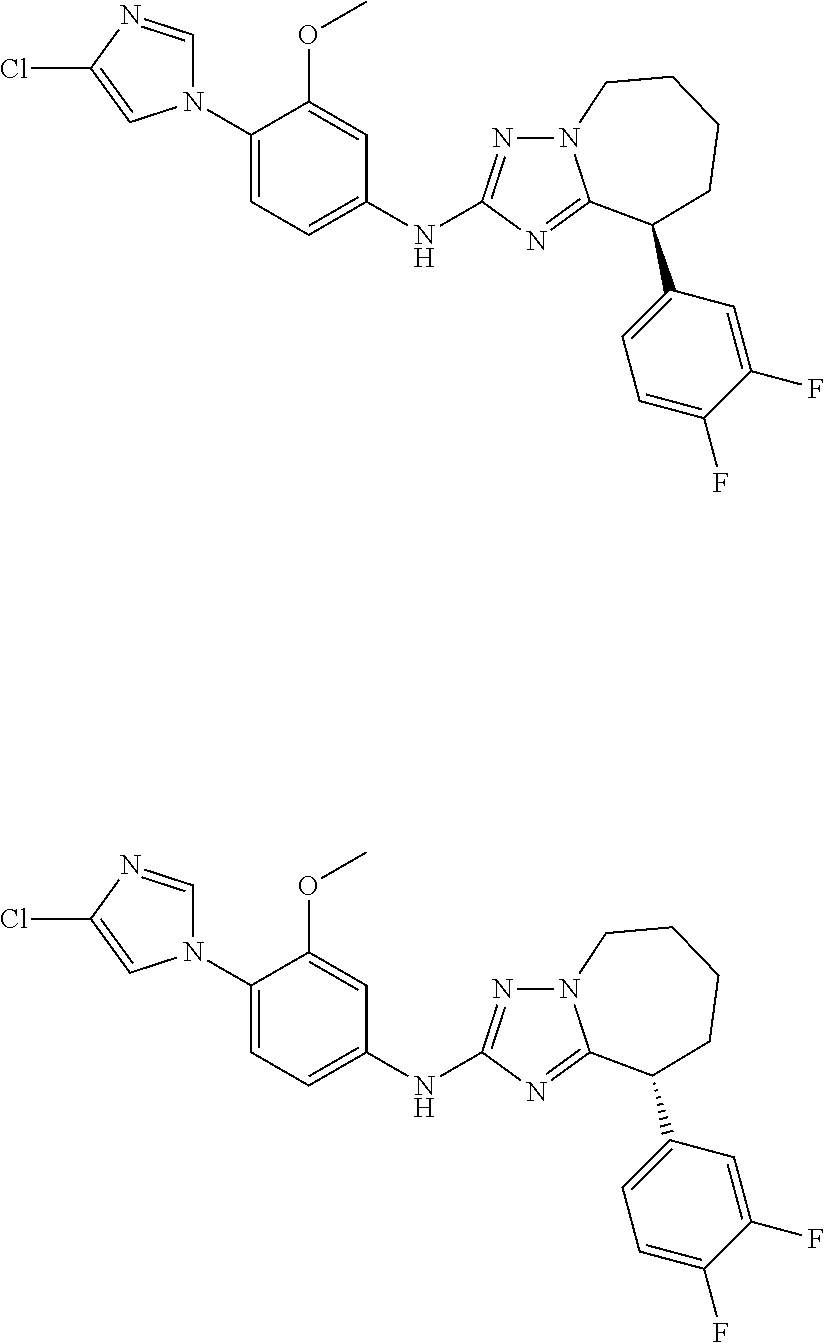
C1(N2C=NC(Cl)=C2)=CC=C(NC2=NN3C(=N2)C(C2=CC=C(F)C(F)=C2)CCCC3)C=C1OC.C1(N2C=NC(Cl)=C2)=CC=C(NC2=NN3C(=N2)C(C2=CC=C(F)C(F)=C2)CCCC3)C=C1OC
